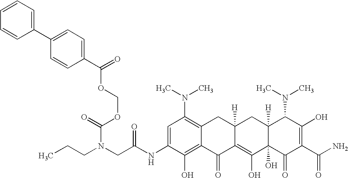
N(CC(NC1=CC(N(C)C)=C2C(=C1O)C(=O)C1=C(O)C3(O)C([H])(CC1([H])C2)C(N(C)C)C(O)=C(C(N)=O)C3=O)=O)(CCC)C(=O)OCOC(C1=CC=C(C2=CC=CC=C2)C=C1)=O
